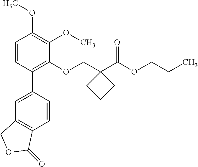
C1=CC(C2=CC3=C(C=C2)C(=O)OC3)=C(OCC2(C(OCCC)=O)CCC2)C(OC)=C1OC
